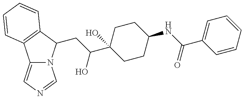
C12=CN=CN1C(CC(O)C1(O)CCC(NC(=O)C3=CC=CC=C3)CC1)C1=C2C=CC=C1
